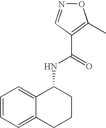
C12=CC=CC=C1CCCC2NC(=O)C1=C(C)ON=C1
